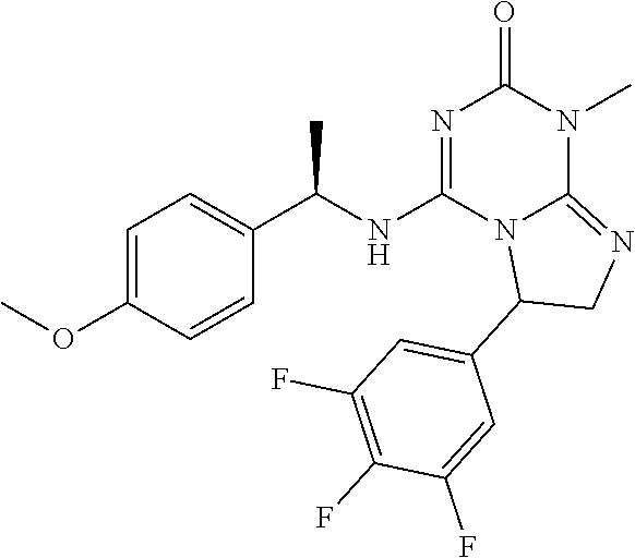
C1(C(NC2=NC(=O)N(C)C3=NCC(C4=CC(F)=C(F)C(F)=C4)N23)C)=CC=C(OC)C=C1
